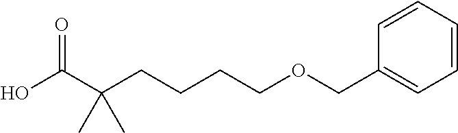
C1=CC=CC(COCCCCC(C(O)=O)(C)C)=C1
